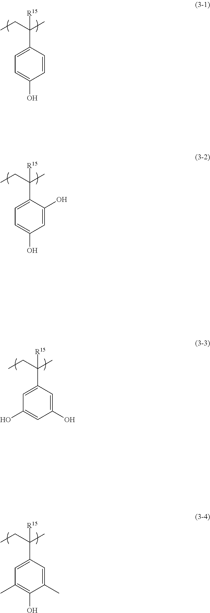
C1=C(C(CC)(C)[R15])C=CC(O)=C1.C1=C(C(CC)(C)[R15])C(O)=CC(O)=C1.C1=C(C(CC)(C)[R15])C=C(C)C(O)=C1C.C1=C(C(CC)(C)[R15])C=C(O)C=C1O
